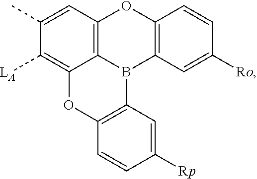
C1(C)=CC2=C3C(=C1[LA])OC1=C(B3C3=C(O2)C=CC([Ro])=C3)C=C([Rp])C=C1
